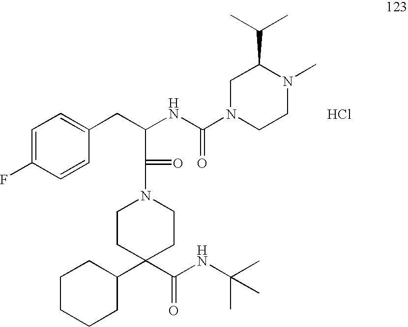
C1=C(F)C=CC(CC(C(=O)N2CCC(C(NC(C)(C)C)=O)(C3CCCCC3)CC2)NC(N2CCN(C)C(C(C)C)C2)=O)=C1.Cl
